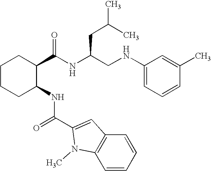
C1CCC(NC(=O)C2=CC3=C(C=CC=C3)N2C)C(C(NC(CNC2=CC=CC(C)=C2)CC(C)C)=O)C1
